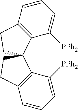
C12=C(C=CC=C1[PPh2])CCC21C2=C(C=CC=C2[PPh2])CC1
